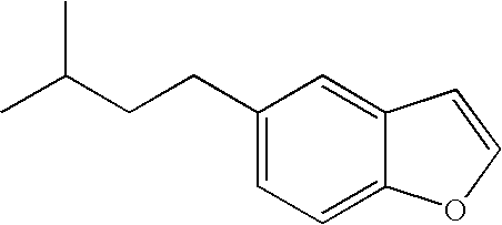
C1(CCC(C)C)=CC=C2C(=C1)C=CO2
